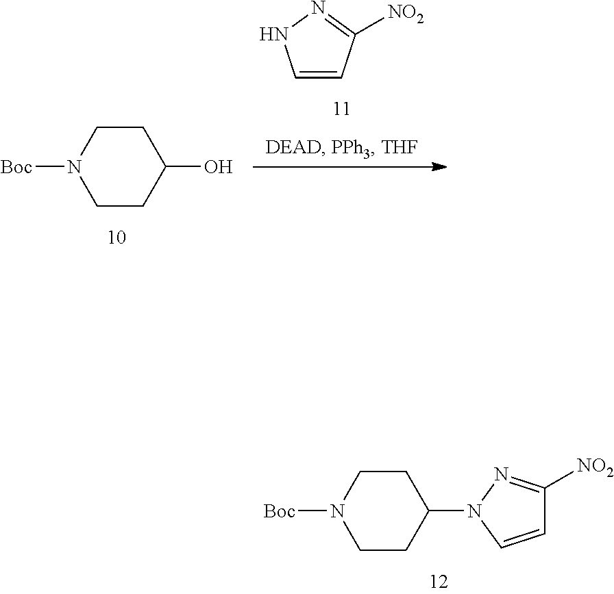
C1=CC([NO2])=NN1.C1CC(O)CCN1[Boc].C1CC(N2C=CC([NO2])=N2)CCN1[Boc]
